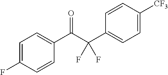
C1=C(F)C=CC(C(C(C2=CC=C([CF3])C=C2)(F)F)=O)=C1
